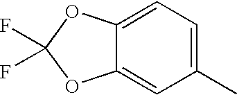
C12=CC=C(C)C=C1OC(F)(F)O2
